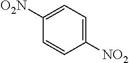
C1([O2N])=CC=C([NO2])C=C1
